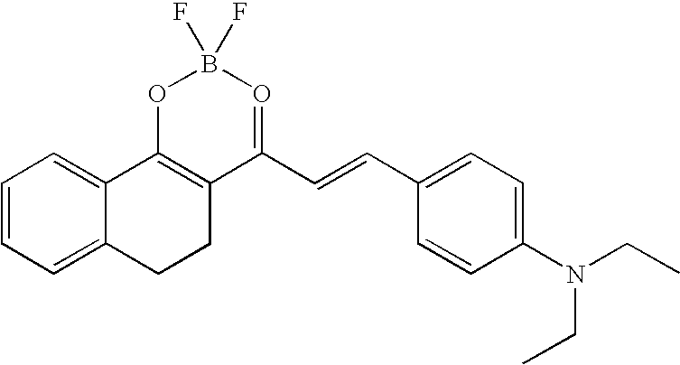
C1=CC=C2C(=C1)C1=C(CC2)C(C=CC2=CC=C(N(CC)CC)C=C2)=OB(F)(F)O1
